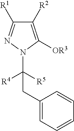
C1([R2])=C([OR3])N(C([R5])([R4])CC2=CC=CC=C2)N=C1[R1]
